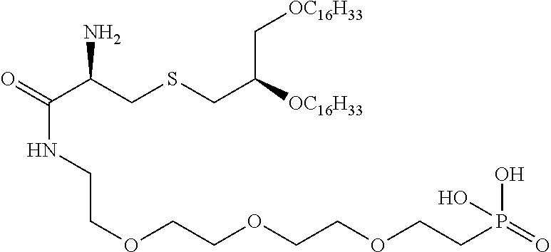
O=C(C(CSCC([OC16H33])C[OC16H33])N)NCCOCCOCCOCCP(=O)(O)O
